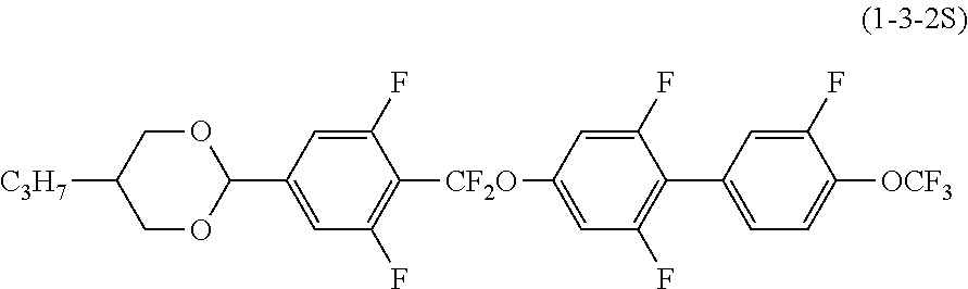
C1OC(C2=CC(F)=C([CF2O]C3=CC(F)=C(C4=CC=C([OCF3])C(F)=C4)C(F)=C3)C(F)=C2)OCC1[C3H7]
